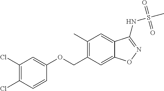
C(C1=C(C)C=C2C(=C1)ON=C2NS(C)(=O)=O)OC1=CC(Cl)=C(Cl)C=C1
